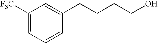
C1([F3C])=CC=CC(CCCCO)=C1
